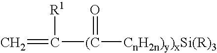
C=C([(C]([CnH2n)y)xSi(R)3])=O)[R1]
